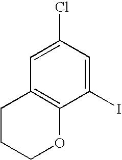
C1(Cl)=CC2=C(C(I)=C1)OCCC2
